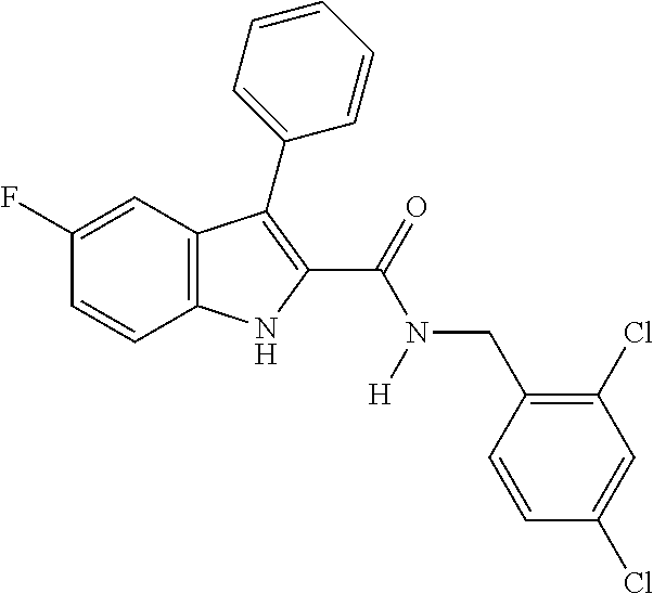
C1(F)=CC2=C(C=C1)NC(C(=O)N(CC1=C(Cl)C=C(Cl)C=C1)[H])=C2C1=CC=CC=C1
